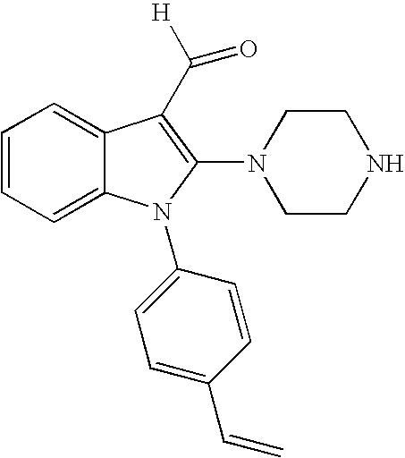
C1=CC=C2C(=C1)C(C([H])=O)=C(N1CCNCC1)N2C1=CC=C(C=C)C=C1
